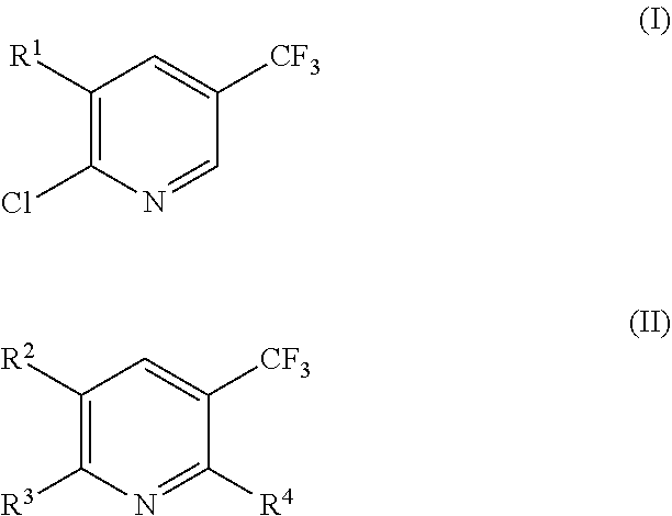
C1([R1])=C(Cl)N=CC([CF3])=C1.C1([R2])=C([R3])N=C([R4])C([CF3])=C1
